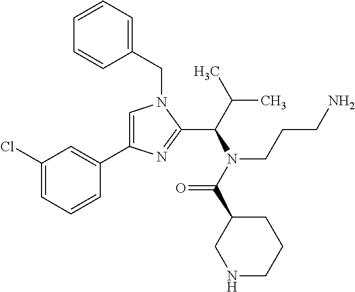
C1=C(C2=CC(Cl)=CC=C2)N=C(C(C(C)C)N(C(C2CNCCC2)=O)CCCN)N1CC1=CC=CC=C1
